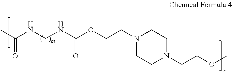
N1(CCOC(NCNC(C)=O)=O)CCN(CCOC)CC1
